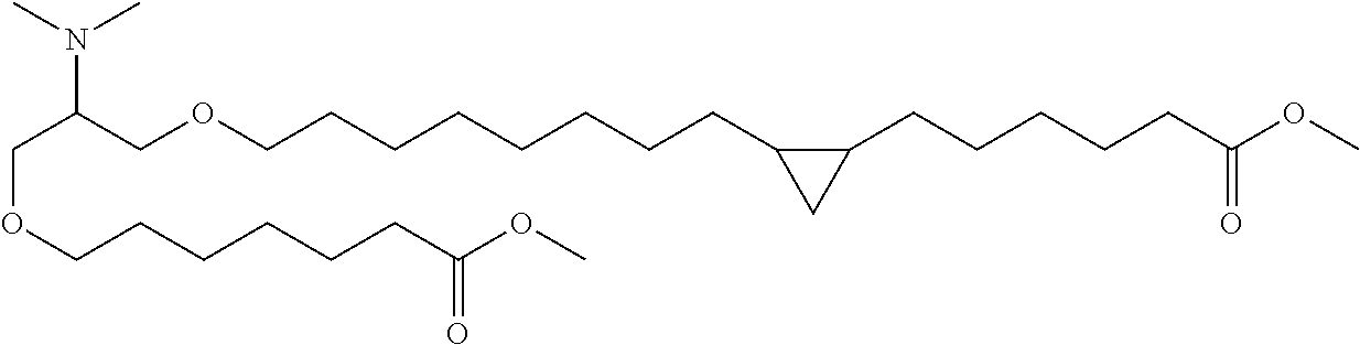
C(C(COCCCCCCCCC1C(CCCCCC(OC)=O)C1)N(C)C)OCCCCCCC(OC)=O
